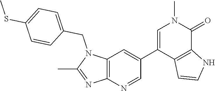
N1(CC2=CC=C(SC)C=C2)C(C)=NC2=C1C=C(C1=CN(C)C(=O)C3=C1C=CN3)C=N2
